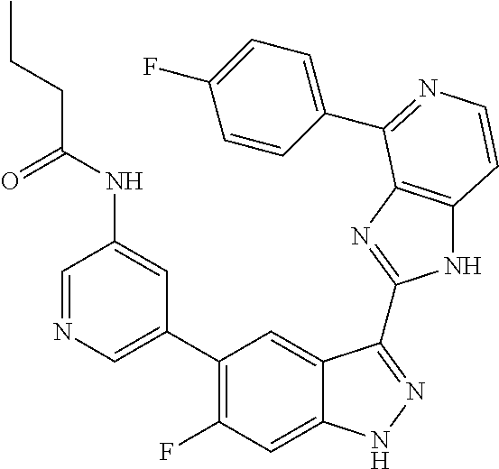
C1=C(C2=C(F)C=C3C(=C2)C(C2=NC4=C(N2)C=CN=C4C2=CC=C(F)C=C2)=NN3)C=C(NC(CCC)=O)C=N1
